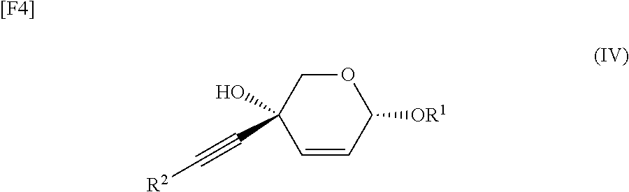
C1=CC([OR1])OCC1(O)C#C[R2].[[F4]]
